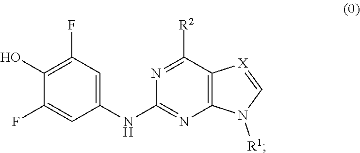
C1(O)=C(F)C=C(NC2=NC3=C(C([R2])=N2)[X]=CN3[R1])C=C1F
